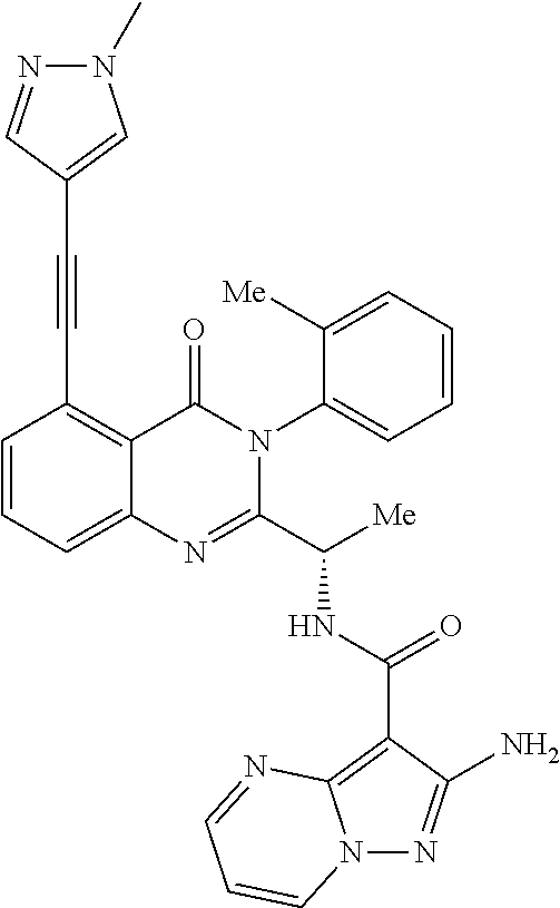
N(C(C1=NC2=CC=CC(C#CC3=CN(C)N=C3)=C2C(=O)N1C1=CC=CC=C1[Me])[Me])C(C1=C2N(N=C1N)C=CC=N2)=O
